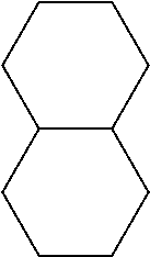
C1CCCC2C1CCCC2
